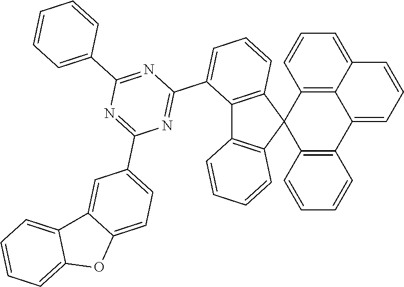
C12=C3C(=CC=C1)C=CC=C3C1=C(C23C2=C(C4=C3C=CC=C4)C(C3=NC(C4=CC=C5C(=C4)C4=CC=CC=C4O5)=NC(C4=CC=CC=C4)=N3)=CC=C2)C=CC=C1
